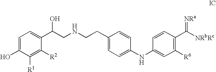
C1=C(O)C([R1])=C([R2])C(C(CNCCC2=CC=C(NC3=CC([R6])=C(C(=[NRa])[NRbRc])C=C3)C=C2)O)=C1
